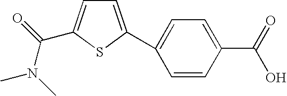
C1=C(C2=CC=C(C(O)=O)C=C2)SC(C(N(C)C)=O)=C1
